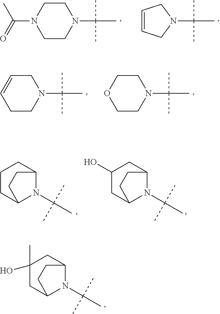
C1CN(C(=O)C)CCN1C(C)(C)C.N1(C(C)(C)C)CC=CC1.C1C=CCCN1C(C)(C)C.C1COCCN1C(C)(C)C.C1CC2N(C(C)(C)C)C(C1)CC2.C1(O)CC2N(C(C)(C)C)C(C1)CC2.C1(O)(C)CC2N(C(C)(C)C)C(C1)CC2
